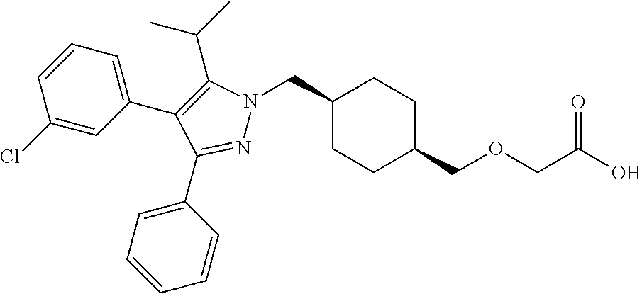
C1(CN2N=C(C3=CC=CC=C3)C(C3=CC=CC(Cl)=C3)=C2C(C)C)CCC(COCC(O)=O)CC1
